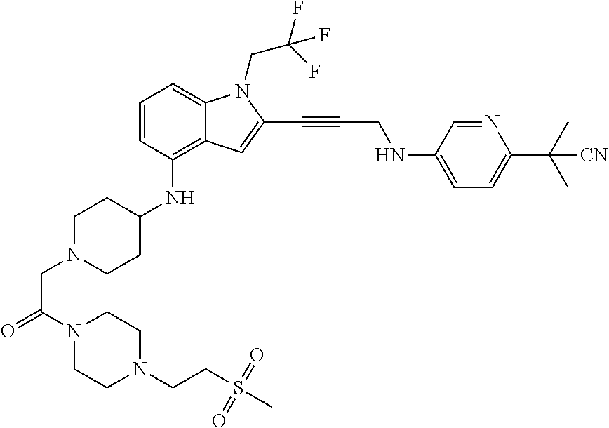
C1=CC(NC2CCN(CC(N3CCN(CCS(C)(=O)=O)CC3)=O)CC2)=C2C(=C1)N(CC(F)(F)F)C(C#CCNC1=CC=C(C(C)(C)[CN])N=C1)=C2
